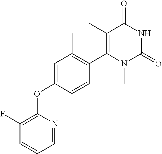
C1=C(OC2=C(F)C=CC=N2)C=CC(C2=C(C)C(=O)NC(=O)N2C)=C1C
